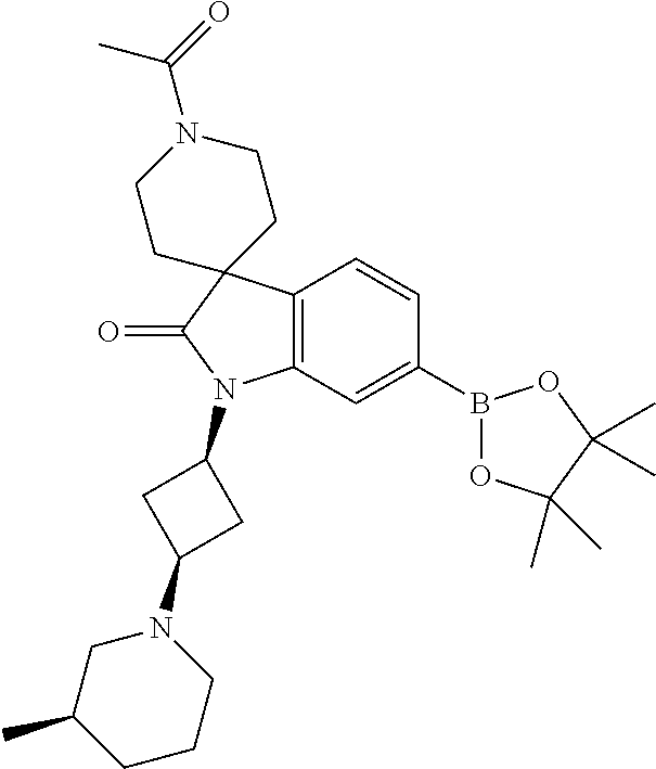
C12=C(C=C(B3OC(C)(C)C(C)(C)O3)C=C1)N(C1CC(N3CC(C)CCC3)C1)C(=O)C21CCN(C(=O)C)CC1
